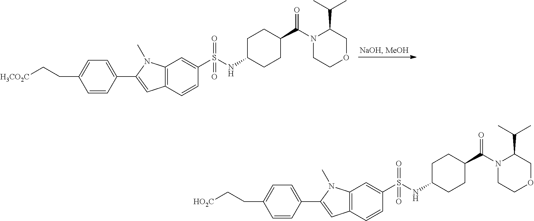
C1C(NS(=O)(=O)C2=CC3=C(C=C2)C=C(C2=CC=C(CC[HO2C])C=C2)N3C)CCC(C(=O)N2CCOCC2C(C)C)C1.C1C(NS(=O)(=O)C2=CC3=C(C=C2)C=C(C2=CC=C(CC[H3CO2C])C=C2)N3C)CCC(C(=O)N2CCOCC2C(C)C)C1
